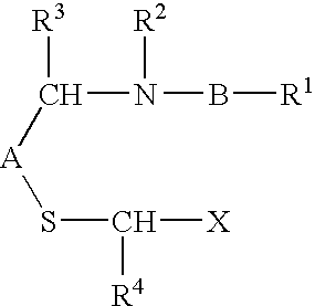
C(N(B[R1])[R2])([A]SC([X])[R4])[R3]
